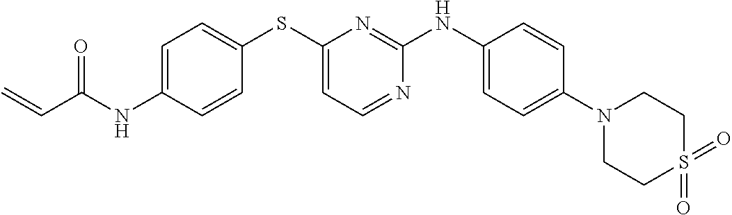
C1=C(NC(C=C)=O)C=CC(SC2=CC=NC(NC3=CC=C(N4CCS(=O)(=O)CC4)C=C3)=N2)=C1
